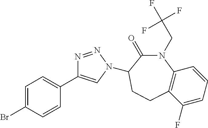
C1=C(Br)C=CC(C2=CN(C3C(=O)N(CC(F)(F)F)C4=C(C(F)=CC=C4)CC3)N=N2)=C1
